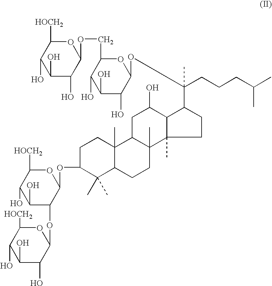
C1(O)C(O)C(OCC2C(O)C(O)C(O)C(OC(C3CCC4(C)C3C(O)CC3C4(C)CCC4C3(C)CCC(OC3OC([HOCH2])C(O)C(O)C3OC3OC([HOCH2])C(O)C(O)C3O)C4(C)C)(CCCC(C)C)C)O2)OC([HOCH2])C1O
